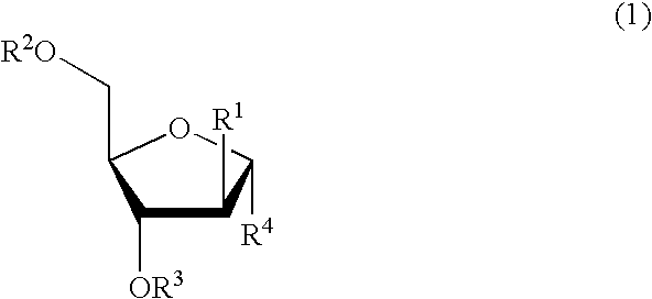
C1([OR3])C([R1])C([R4])OC1C[R2O]
